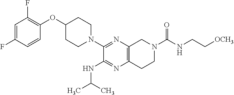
C1=C(F)C=CC(OC2CCN(C3=NC4=C(N=C3NC(C)C)CCN(C(NCC[OCH3])=O)C4)CC2)=C1F
